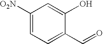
[O2N]C1=CC=C(C=O)C(O)=C1
